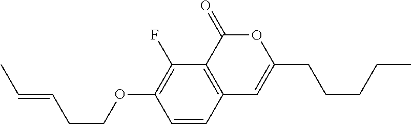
C1=CC2=C(C(F)=C1OCCC=CC)C(=O)OC(CCCCC)=C2
